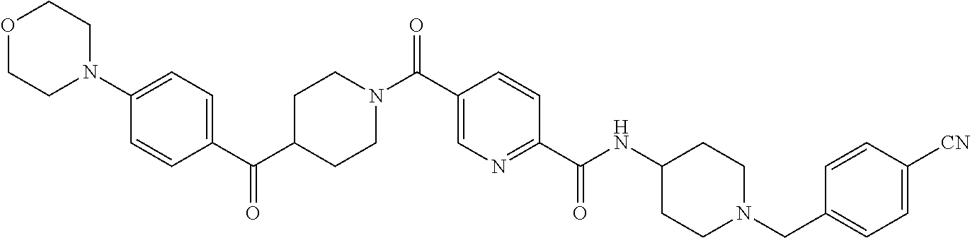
C(C1=CN=C(C(NC2CCN(CC3=CC=C([CN])C=C3)CC2)=O)C=C1)(=O)N1CCC(C(C2=CC=C(N3CCOCC3)C=C2)=O)CC1
